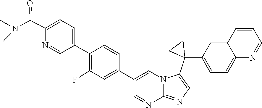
N12C(=NC=C1C1(C3=CC=C4C(=C3)C=CC=N4)CC1)N=CC(C1=CC(F)=C(C3=CC=C(C(N(C)C)=O)N=C3)C=C1)=C2
